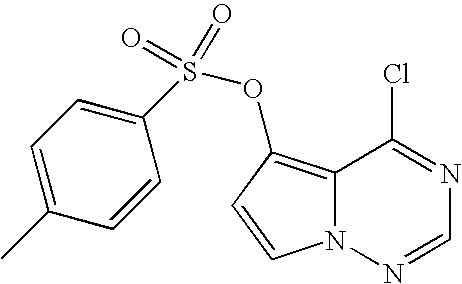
C12=C(OS(C3=CC=C(C)C=C3)(=O)=O)C=CN1N=CN=C2Cl
